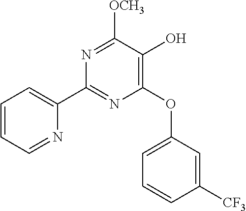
C1(OC2=CC=CC([CF3])=C2)=C(O)C([OCH3])=NC(C2=CC=CC=N2)=N1
